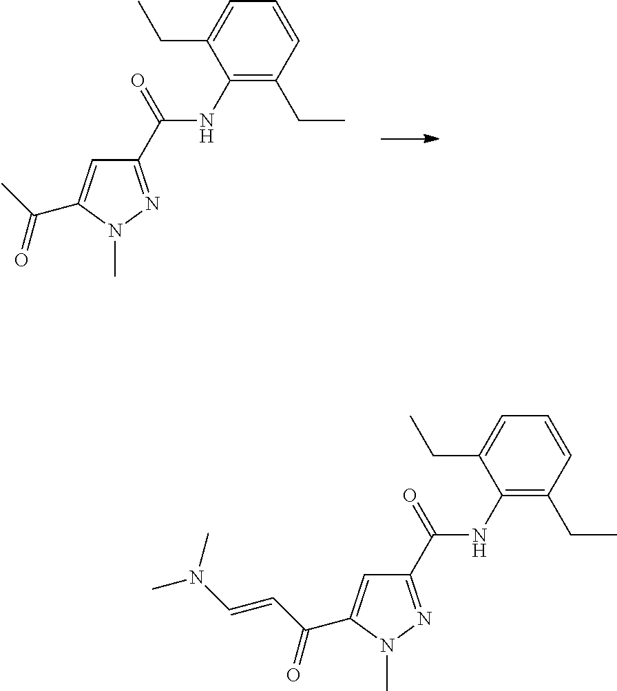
C1(C(NC2=C(CC)C=CC=C2CC)=O)=NN(C)C(C(C)=O)=C1.C1(C(NC2=C(CC)C=CC=C2CC)=O)=NN(C)C(C(C=CN(C)C)=O)=C1
